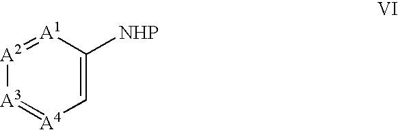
[A2]1=[A1]C([NHP])=C[A4]=[A3]1
